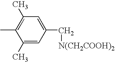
C1(C)=CC(C[N(CH2COOH)2])=CC(C)=C1C
